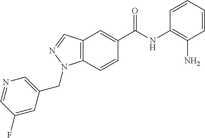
C12=C(C=CC(C(NC3=C(N)C=CC=C3)=O)=C1)N(CC1=CN=CC(F)=C1)N=C2
